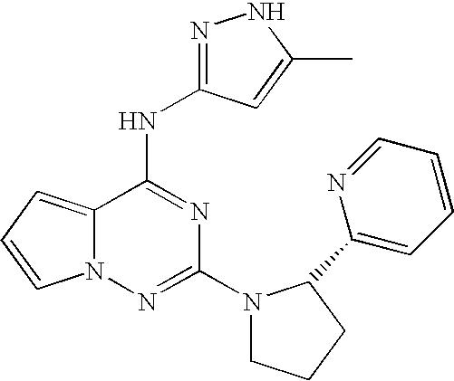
C12=CC=CN1N=C(N1CCCC1C1=CC=CC=N1)N=C2NC1=NNC(C)=C1
